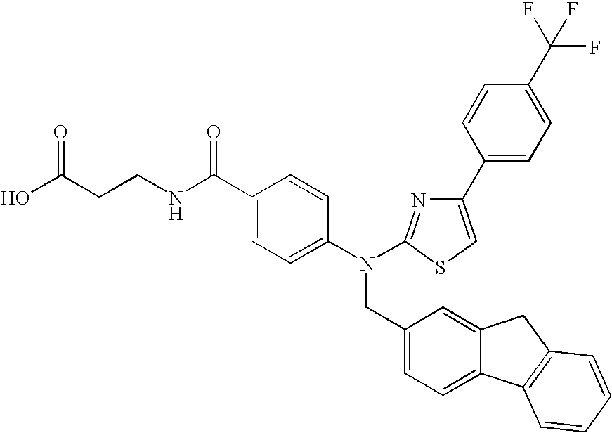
N(C1=CC=C(C(NCCC(O)=O)=O)C=C1)(CC1=CC=C2C(=C1)CC1=C2C=CC=C1)C1=NC(C2=CC=C(C(F)(F)F)C=C2)=CS1
